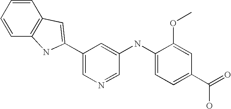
C1=CC=CC2=C1C=C(C1=CN=CC(NC3=CC=C(C(=O)O)C=C3OC)=C1)N2
